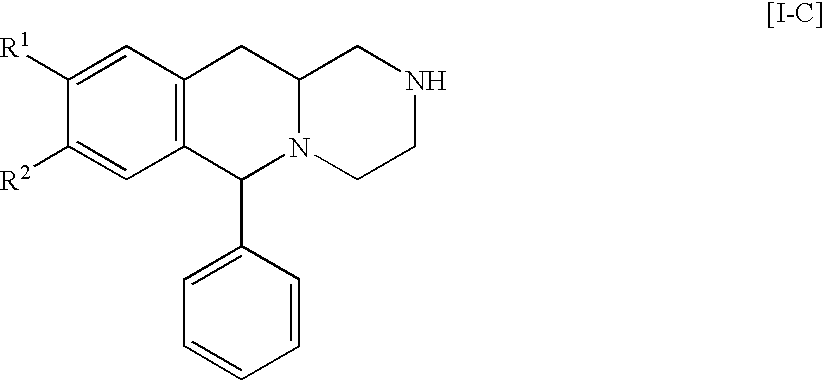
C1([R1])=CC2=C(C=C1[R2])C(C1=CC=CC=C1)N1C(C2)CNCC1
